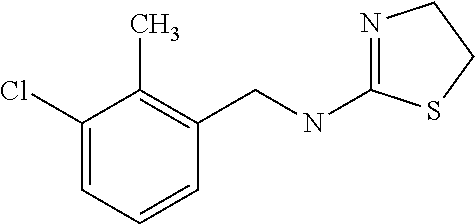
N1=C(NCC2=C(C)C(Cl)=CC=C2)SCC1
